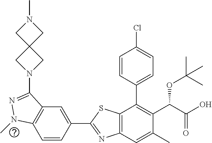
C1=CC(C2=NC3=C(S2)C(C2=CC=C(Cl)C=C2)=C(C(C(O)=O)OC(C)(C)C)C(C)=C3)=CC2=C1N(C)N=C2N1CC2(C1)CN(C)C2
